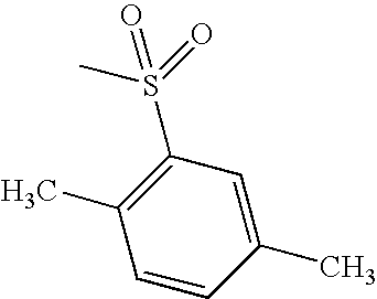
CS(=O)(=O)C1=C(C)C=CC(C)=C1
